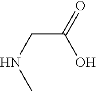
C(CNC)(O)=O
